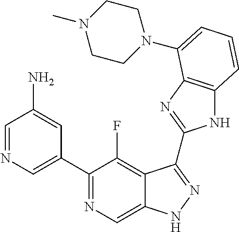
C1=NC=C(C2=NC=C3C(=C2F)C(C2=NC4=C(N2)C=CC=C4N2CCN(C)CC2)=NN3)C=C1N
